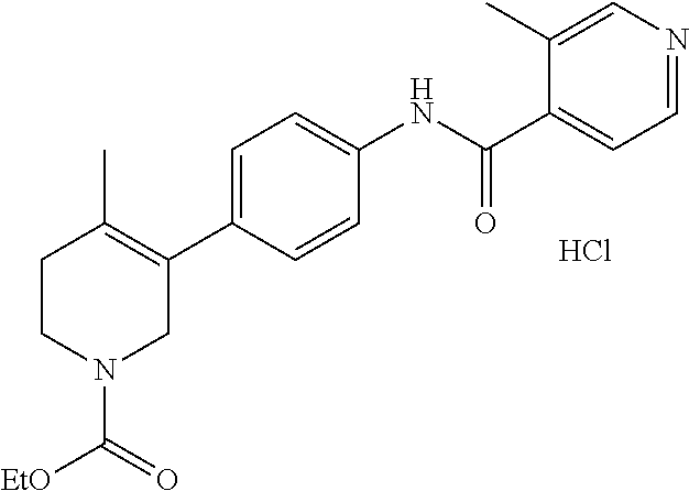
C1=C(C2=C(C)CCN(C([EtO])=O)C2)C=CC(NC(C2=CC=NC=C2C)=O)=C1.Cl
